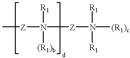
[Z](N([(R1)b])([R1])[Z]N([R1])([R1])[(R1)c])C
